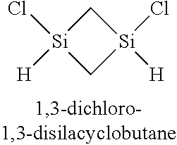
C1[Si]([H])(Cl)C[Si]1([H])Cl
